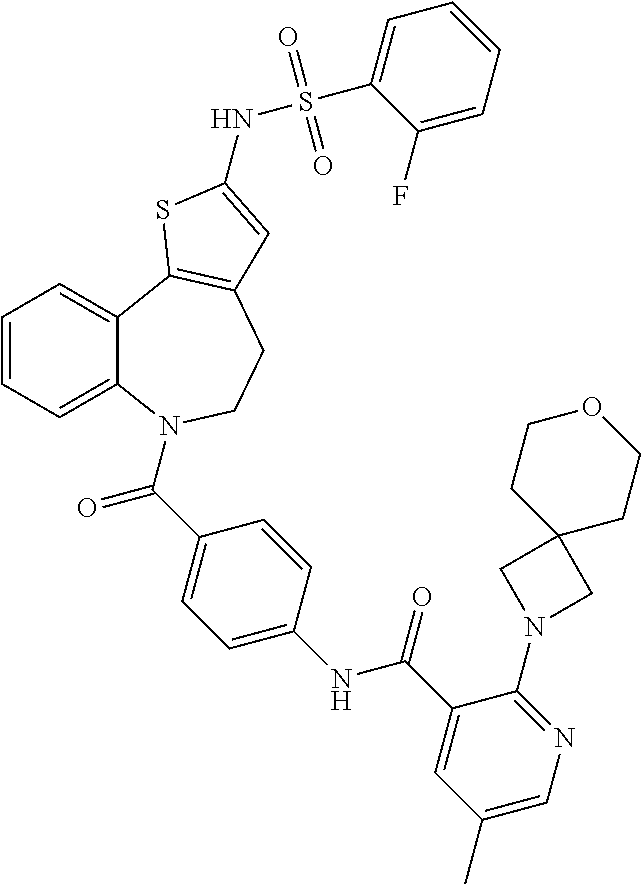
C1=CC=C2C(=C1)C1=C(CCN2C(=O)C2=CC=C(NC(=O)C3=CC(C)=CN=C3N3CC4(C3)CCOCC4)C=C2)C=C(NS(=O)(=O)C2=CC=CC=C2F)S1
